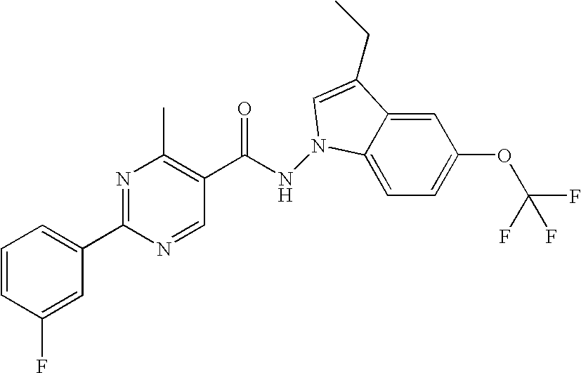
C1=C2C(=CC=C1OC(F)(F)F)N(NC(C1=C(C)N=C(C3=CC=CC(F)=C3)N=C1)=O)C=C2CC
